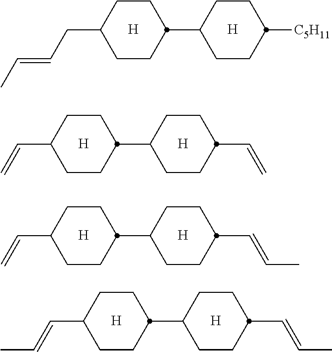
C1CC(C2CCC([C5H11])CC2)CCC1CC=CC.[H].[H].C1CC(C2CCC(C=C)CC2)CCC1C=C.[H].[H].C1CC(C2CCC(C=CC)CC2)CCC1C=C.[H].[H].C1CC(C2CCC(C=CC)CC2)CCC1C=CC.[H].[H]
